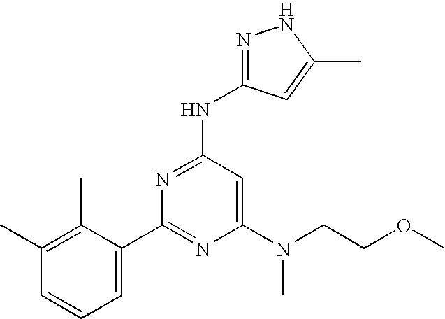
N(C1=NC(C2=CC=CC(C)=C2C)=NC(N(CCOC)C)=C1)C1=NNC(C)=C1
